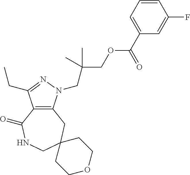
C12=C(N(CC(COC(C3=CC=CC(F)=C3)=O)(C)C)N=C1CC)CC1(CNC2=O)CCOCC1
